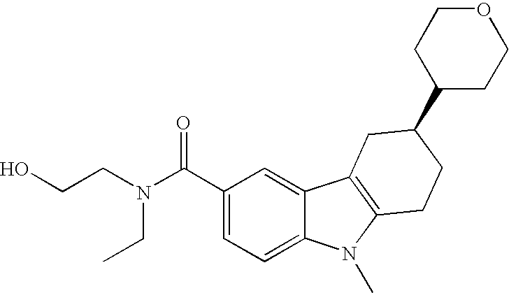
C1(C(N(CCO)CC)=O)=CC=C2C(=C1)C1=C(N2C)CCC(C2CCOCC2)C1
